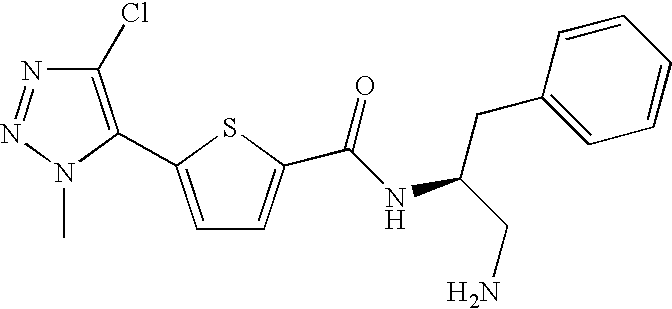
C1(Cl)=C(C2=CC=C(C(NC(CN)CC3=CC=CC=C3)=O)S2)N(C)N=N1
